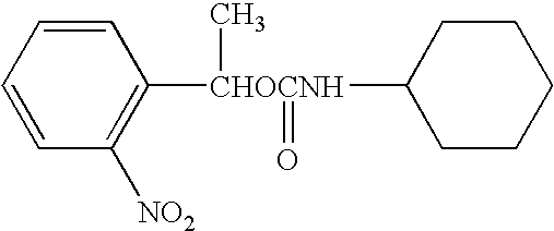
C1=CC=CC([CHOCNH](=O)(C2CCCCC2)C)=C1[NO2]
